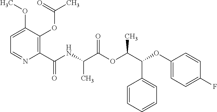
C1=C(OC)C(OC(C)=O)=C(C(NC(C(OC(C(OC2=CC=C(F)C=C2)C2=CC=CC=C2)C)=O)C)=O)N=C1
